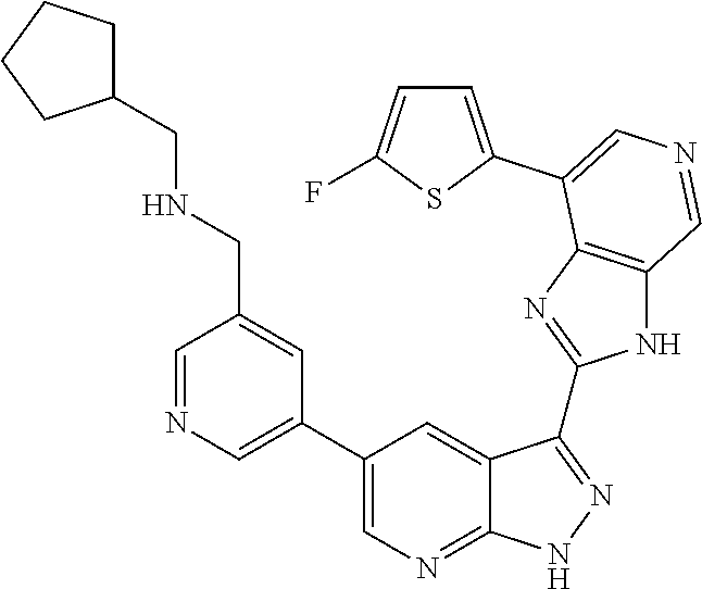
C1=NC=C(C2=CN=C3C(=C2)C(C2=NC4=C(N2)C=NC=C4C2=CC=C(F)S2)=NN3)C=C1CNCC1CCCC1
